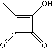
C1(O)=C(C)C(=O)C1=O
